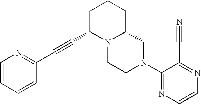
C1=CC=CC(C#CC2N3C(CCC2)CN(C2=NC=CN=C2C#N)CC3)=N1
